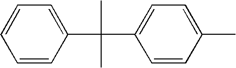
C1=CC(C(C2=CC=C(C)C=C2)(C)C)=CC=C1
